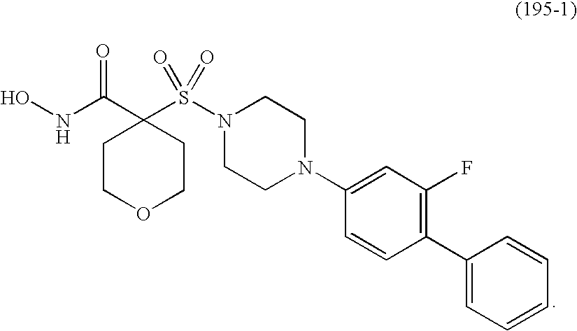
C1COCCC1(C(NO)=O)S(N1CCN(C2=CC(F)=C(C3=CC=CC=C3)C=C2)CC1)(=O)=O
